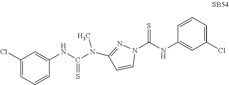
N1(C(NC2=CC(Cl)=CC=C2)=S)N=C(N(C)C(NC2=CC(Cl)=CC=C2)=S)C=C1
